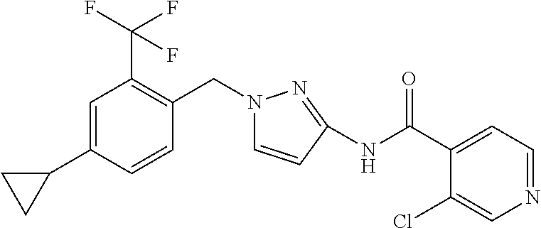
C1=C(C2CC2)C=CC(CN2C=CC(NC(C3=CC=NC=C3Cl)=O)=N2)=C1C(F)(F)F
